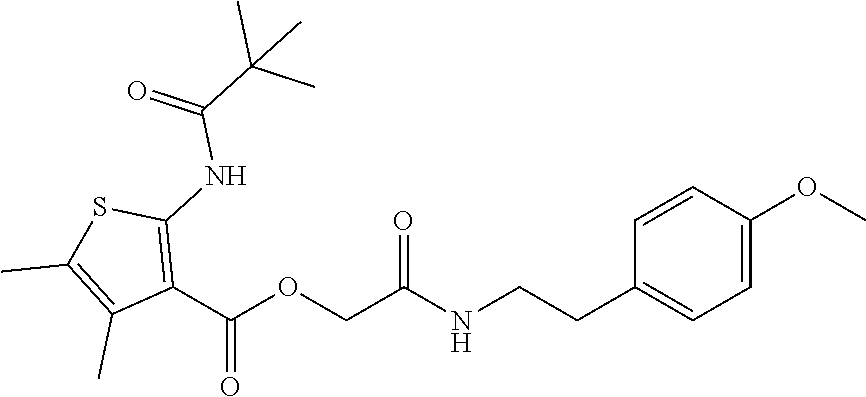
C1=C(OC)C=CC(CCNC(COC(C2=C(NC(C(C)(C)C)=O)SC(C)=C2C)=O)=O)=C1
